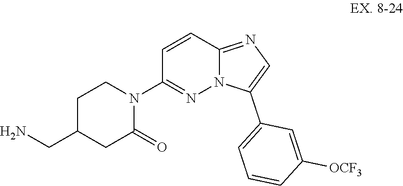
C1(CN)CCN(C2=NN3C(=NC=C3C3=CC=CC([OCF3])=C3)C=C2)C(=O)C1
